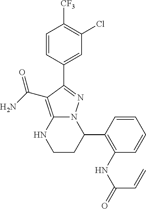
C1=CC(C2=NN3C(=C2C(=O)N)NCCC3C2=C(NC(=O)C=C)C=CC=C2)=CC(Cl)=C1[CF3]
